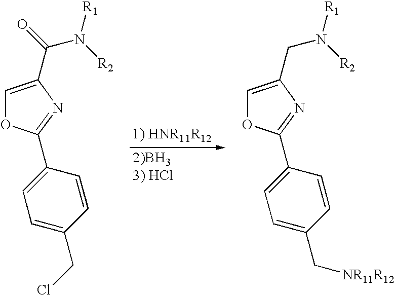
C1=C(CCl)C=CC(C2=NC(C(=O)N([R2])[R1])=CO2)=C1.C1=C(C[NR11R12])C=CC(C2=NC(CN([R2])[R1])=CO2)=C1
